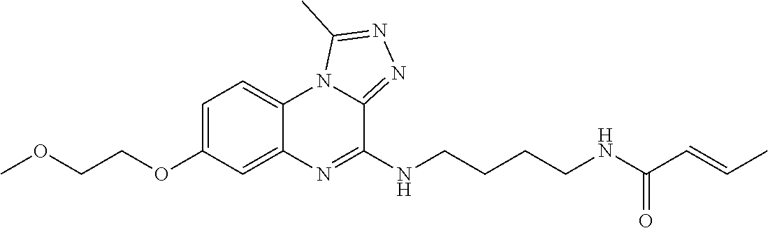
C1=C(OCCOC)C=C2C(=C1)N1C(=NN=C1C)C(NCCCCNC(C=CC)=O)=N2
